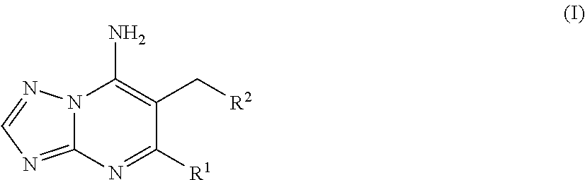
N12C(=NC=N1)N=C([R1])C(C[R2])=C2N
